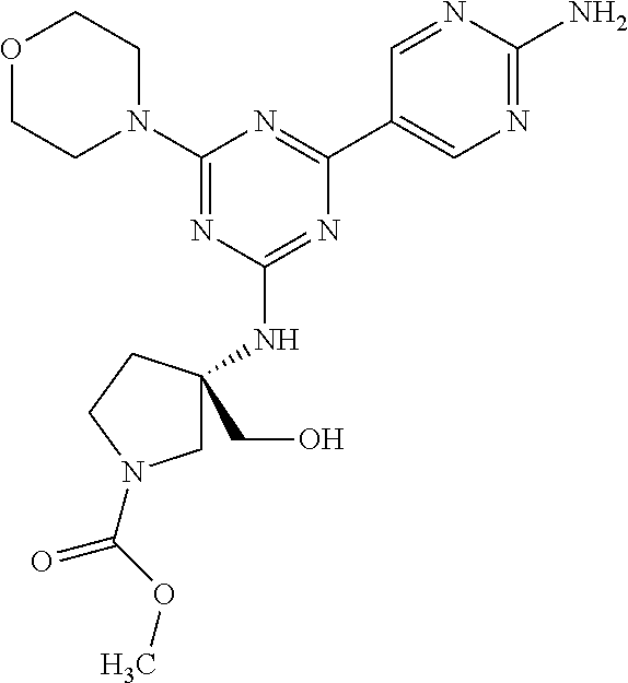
C1(N2CCOCC2)=NC(NC2(CO)CN(C(=O)OC)CC2)=NC(C2=CN=C(N)N=C2)=N1
